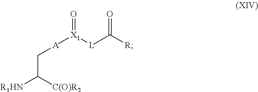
C(C([R1HN])[C(O)R2])[A][X1](=O)[L]C(=O)[R]
